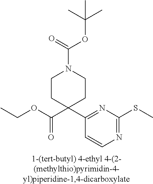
C(OC(C1(C2=NC(SC)=NC=C2)CCN(C(=O)OC(C)(C)C)CC1)=O)C
